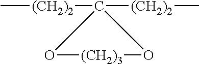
C[(CH2)2]C1([(CH2)2]C)O[(CH2)3]O1
